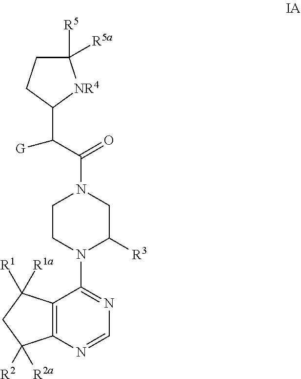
C1([R5])([R5a])CCC(C(C(=O)N2CCN(C3=NC=NC4=C3C([R1])([R1a])CC4([R2])[R2a])C([R3])C2)[G])[NR4]1
